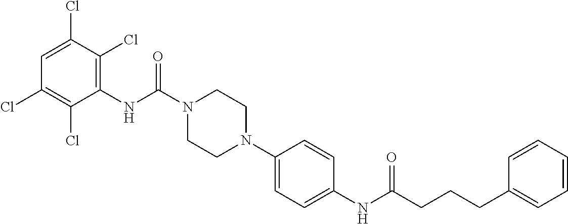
C1=C(Cl)C(Cl)=C(NC(N2CCN(C3=CC=C(NC(CCCC4=CC=CC=C4)=O)C=C3)CC2)=O)C(Cl)=C1Cl
